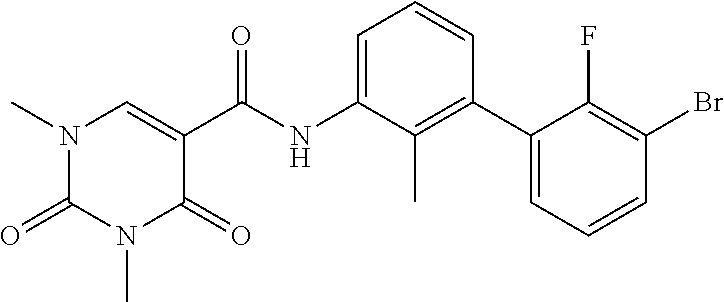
N1(C)C(=O)N(C)C=C(C(NC2=CC=CC(C3=CC=CC(Br)=C3F)=C2C)=O)C1=O
